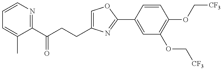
C1=CN=C(C(CCC2=COC(C3=CC(OC[CF3])=C(OC[CF3])C=C3)=N2)=O)C(C)=C1
